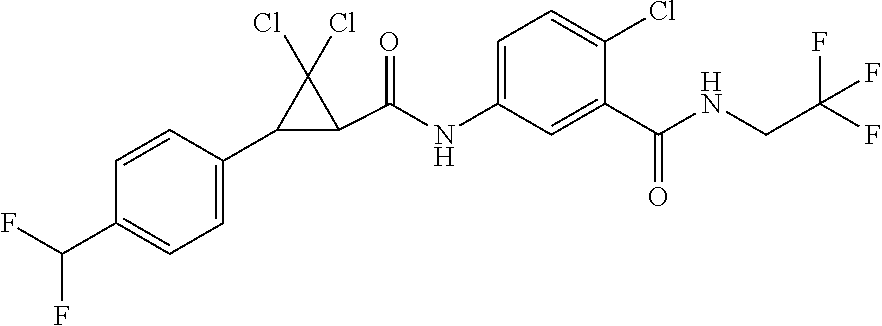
C1=CC(C2C(C(=O)NC3=CC=C(Cl)C(C(NCC(F)(F)F)=O)=C3)C2(Cl)Cl)=CC=C1C(F)F
